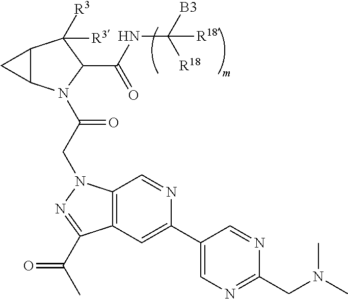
C12C(N(C(CN3C4=C(C=C(C5=CN=C(CN(C)C)N=C5)N=C4)C(C(C)=O)=N3)=O)C(C(NC([B3])([R18])[R18])=O)C1([R3])[R3])C2
